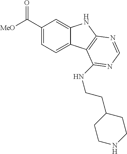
C1(C([MeO])=O)=CC=C2C(=C1)NC1=C2C(NCCC2CCNCC2)=NC=N1
